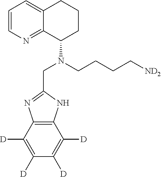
C12=C(C([D])=C([D])C([D])=C1[D])N=C(CN(C1CCCC3=CC=CN=C13)CCCC[ND2])N2
